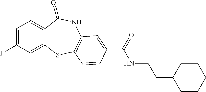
C1=C(F)C=C2C(=C1)C(=O)NC1=C(S2)C=CC(C(=O)NCCC2CCCCC2)=C1
